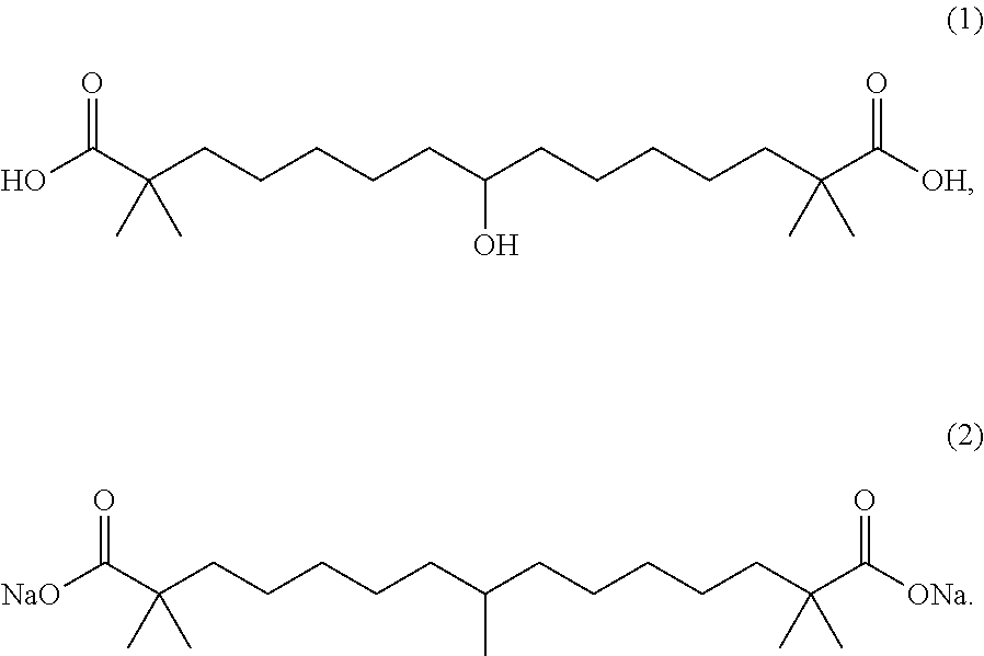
OC(C(CCCCCC(CCCCCC(C([OH])=O)(C)C)O)(C)C)=O.[NaO]C(C(CCCCCC(CCCCCC(C([ONa])=O)(C)C)C)(C)C)=O
